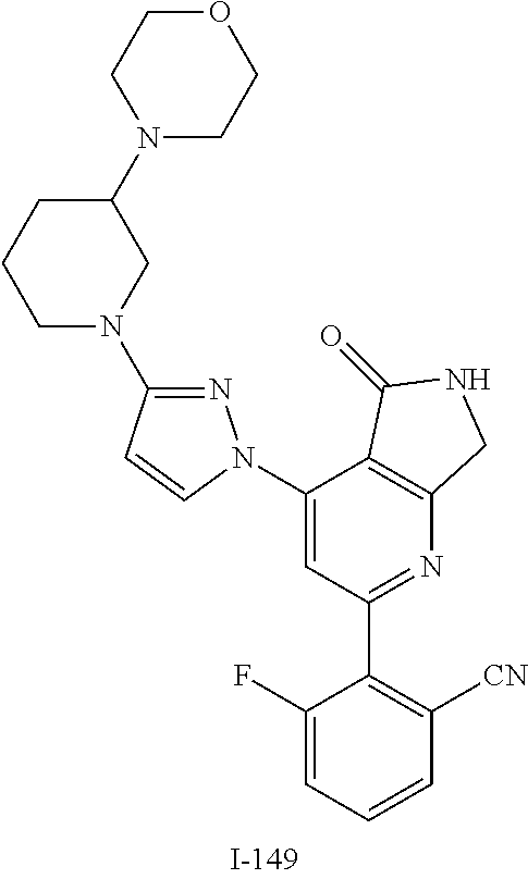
N1=C(N2CC(N3CCOCC3)CCC2)C=CN1C1=CC(C2=C([CN])C=CC=C2F)=NC2=C1C(=O)NC2
